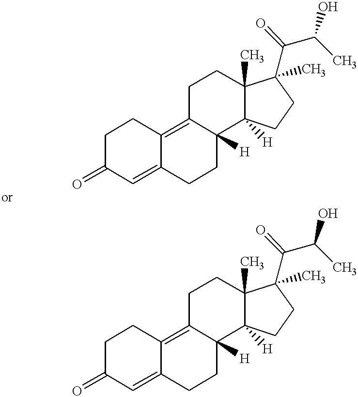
C1C(=O)C=C2C(=C3C([H])(CC2)C2([H])C(C)(CC3)C(C(C(O)C)=O)(C)CC2)C1.C1C(=O)C=C2C(=C3C([H])(CC2)C2([H])C(C)(CC3)C(C(C(O)C)=O)(C)CC2)C1
